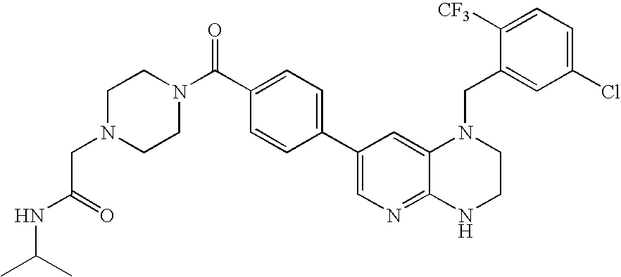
C1=C(C(N2CCN(CC(NC(C)C)=O)CC2)=O)C=CC(C2=CN=C3C(=C2)N(CC2=CC(Cl)=CC=C2[CF3])CCN3)=C1
